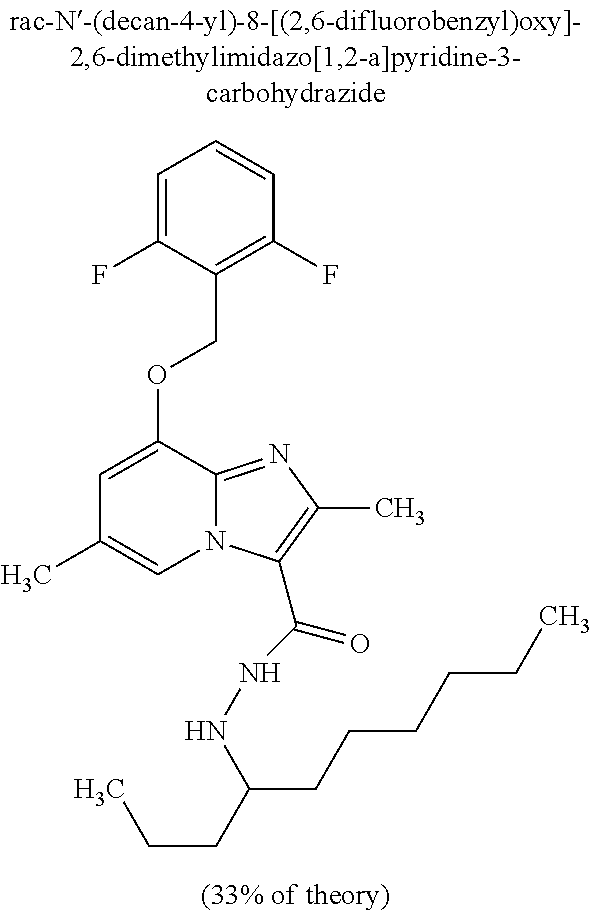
C1=C(F)C(COC2=CC(C)=CN3C2=NC(C)=C3C(NNC(CCC)CCCCCC)=O)=C(F)C=C1
